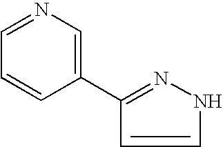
N1C=CC(C2=CN=CC=C2)=N1
